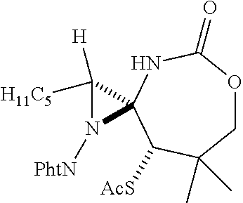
C12(C([H])([H11C5])N1[PhtN])C([AcS])C(C)(C)COC(=O)N2
